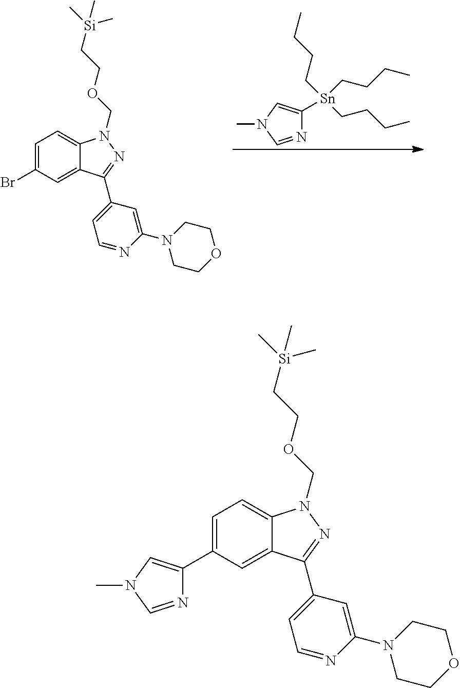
N1=CN(C)C=C1[Sn](CCCC)(CCCC)CCCC.C1=C(Br)C=C2C(=C1)N(COCC[Si](C)(C)C)N=C2C1=CC=NC(N2CCOCC2)=C1.C1=C(C2=CN(C)C=N2)C=C2C(=C1)N(COCC[Si](C)(C)C)N=C2C1=CC=NC(N2CCOCC2)=C1
